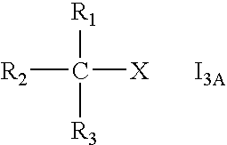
[R2]C([X])([R1])[R3].[I3A]
